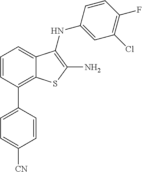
C1=CC(C2=CC=C([CN])C=C2)=C2C(=C1)C(NC1=CC(Cl)=C(F)C=C1)=C(N)S2
